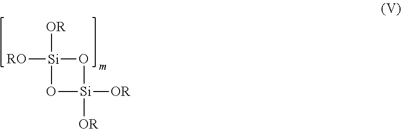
[RO][Si]1([OR])O[Si]([OR])([OR])O1
